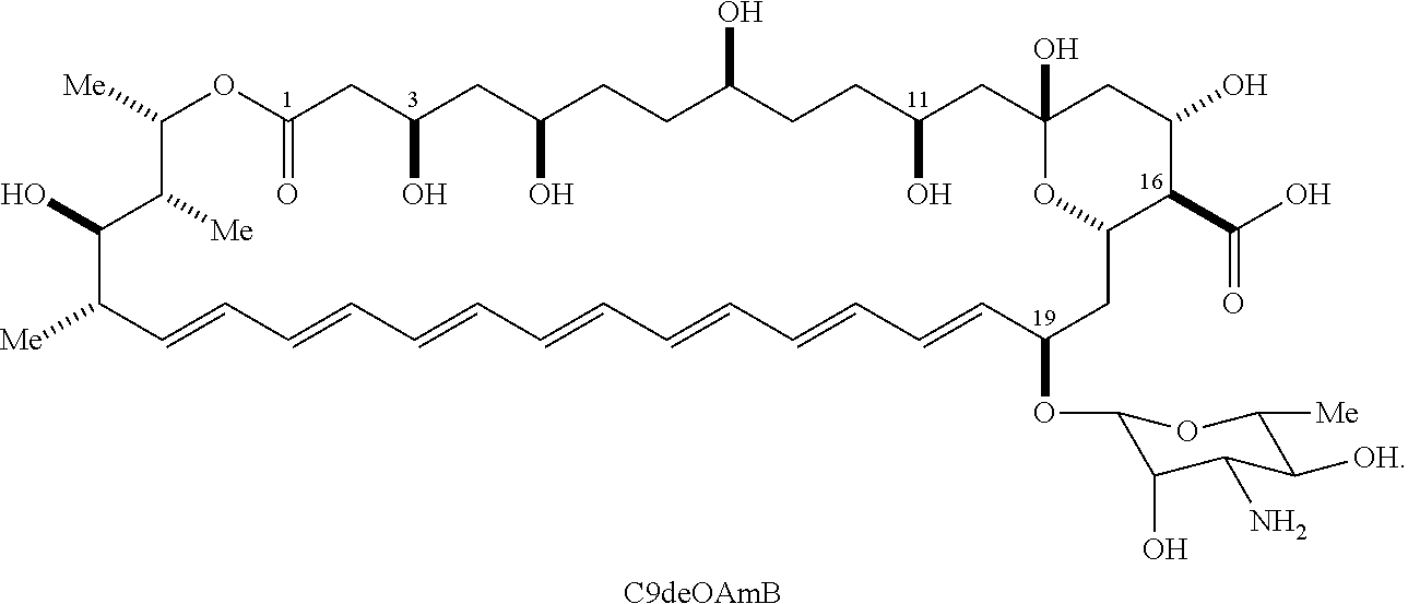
[Me]C1C=CC=CC=CC=CC=CC=CC=CC(OC2C(O)C(N)C([OH])C([Me])O2)CC2C(C(O)=O)C(O)CC(O)(CC(O)CCC(O)CCC(O)CC(O)CC(=O)OC([Me])C([Me])C1O)O2.[C9deOAmB]
